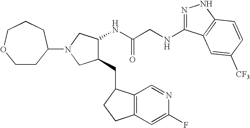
C(C(NC1C(CC2C3=C(C=C(F)N=C3)CC2)CN(C2CCOCCC2)C1)=O)NC1=NNC2=C1C=C([CF3])C=C2
